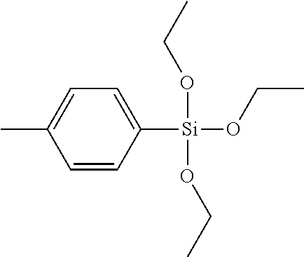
C1=CC([Si](OCC)(OCC)OCC)=CC=C1C
